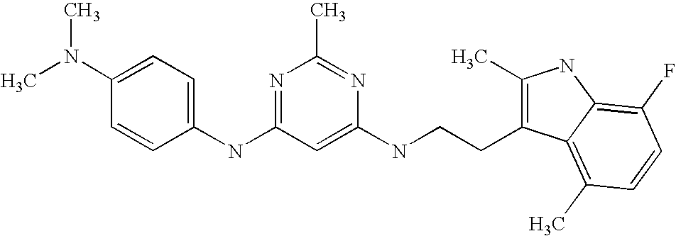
N(C1=NC(C)=NC(NCCC2=C(C)NC3=C(F)C=CC(C)=C23)=C1)C1=CC=C(N(C)C)C=C1
